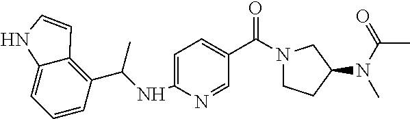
C1=C(NC(C2=C3C(=CC=C2)NC=C3)C)N=CC(C(N2CCC(N(C(C)=O)C)C2)=O)=C1
